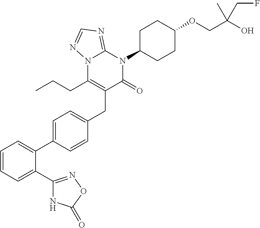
C1=C(C2=CC=CC=C2C2=NOC(=O)N2)C=CC(CC2=C(CCC)N3C(=NC=N3)N(C3CCC(OCC(O)(CF)C)CC3)C2=O)=C1
